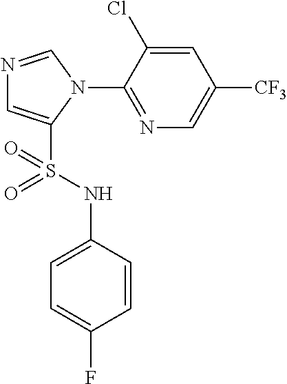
N1=CN(C2=NC=C([CF3])C=C2Cl)C(S(NC2=CC=C(F)C=C2)(=O)=O)=C1
